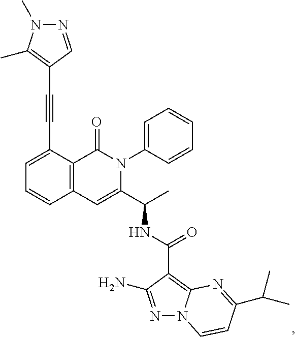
C1(C#CC2=C(C)N(C)N=C2)=CC=CC2=C1C(=O)N(C1=CC=CC=C1)C(C(C)NC(C1=C3N(N=C1N)C=CC(C(C)C)=N3)=O)=C2
